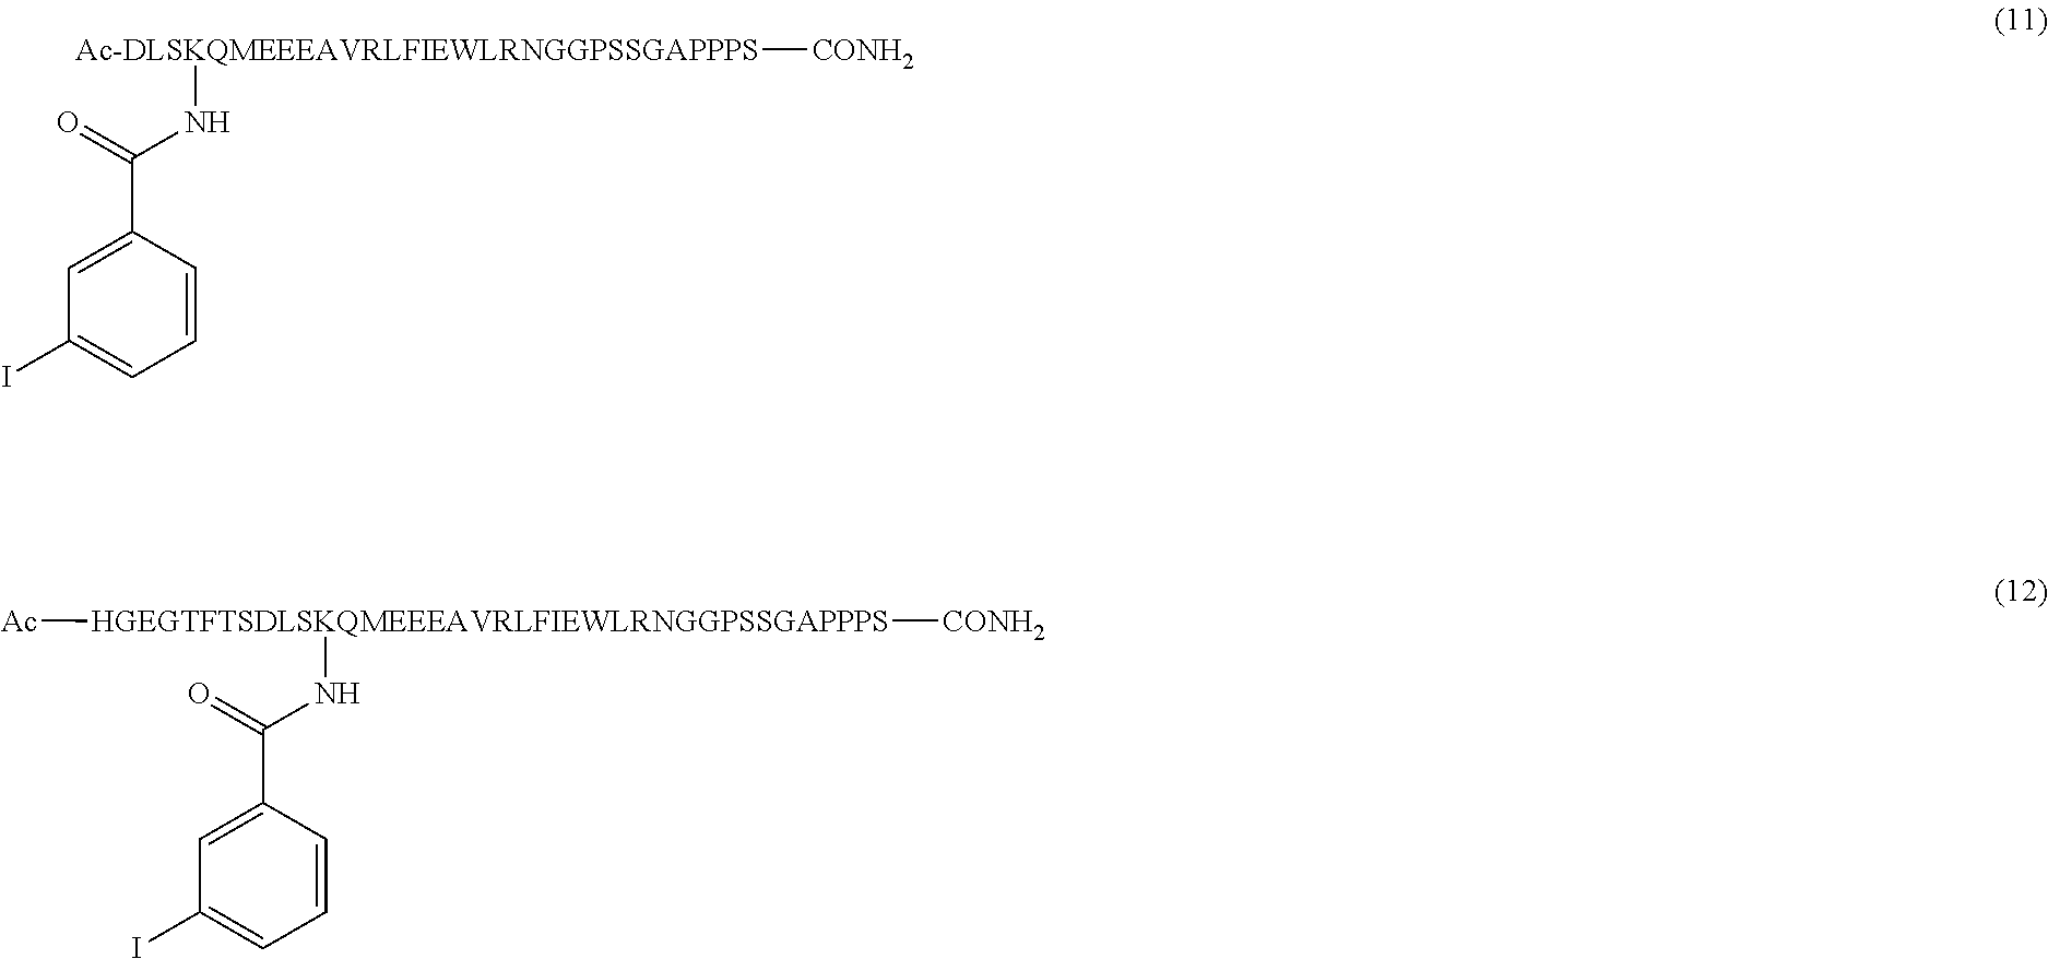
[Ac-DLSKQMEEEAVRLFIEWLRNGGPSSGAPPPS]([CONH2])NC(C1=CC(I)=CC=C1)=O.[HGEGTFTSDLSKQMEEEAVRLFIEWLRNGGPSSGAPPPS]([Ac])(NC(C1=CC(I)=CC=C1)=O)[CONH2]
